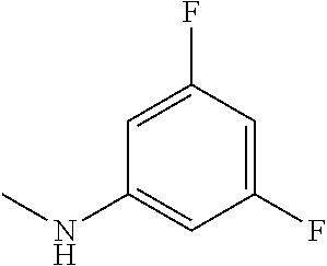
C1(NC)=CC(F)=CC(F)=C1
